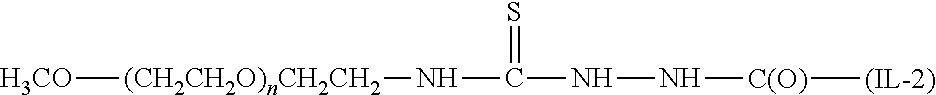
[H3CO][(CH2CH2O)nCH2CH2]NC(=S)NN[C(O)][(IL-2)]
